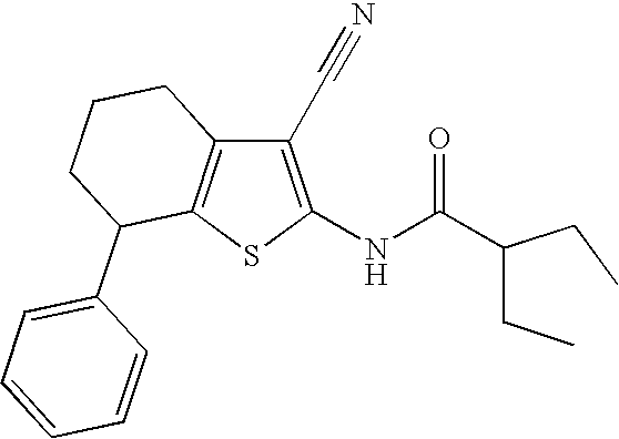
C1(C#N)=C(NC(C(CC)CC)=O)SC2=C1CCCC2C1=CC=CC=C1
